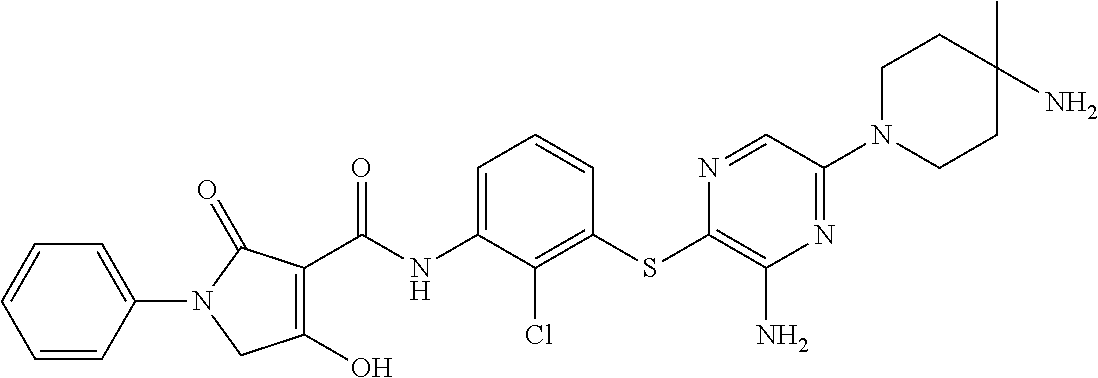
C1(O)=C(C(NC2=CC=CC(SC3=C(N)N=C(N4CCC(C)(N)CC4)C=N3)=C2Cl)=O)C(=O)N(C2=CC=CC=C2)C1
